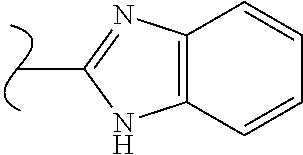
C12=C(C=CC=C1)NC(C)=N2
